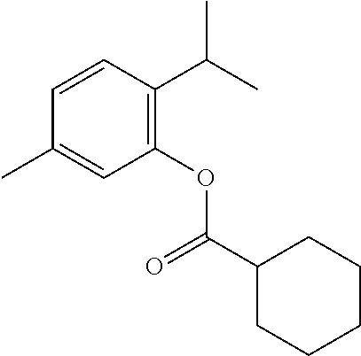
C1=CC(C(C)C)=C(OC(C2CCCCC2)=O)C=C1C
